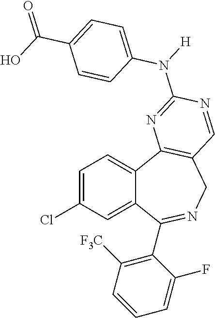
C1=C(Cl)C=C2C(=C1)C1=C(CN=C2C2=C([F3C])C=CC=C2F)C=NC(N([H])C2=CC=C(C(=O)O)C=C2)=N1
